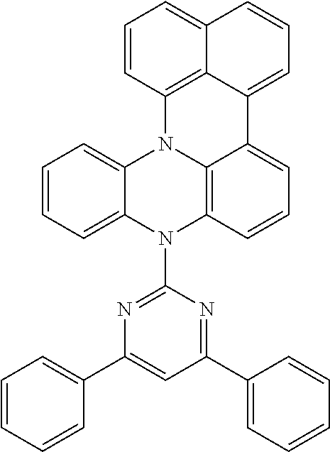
C1=C2C3=C(C=C1)N1C4=CC=CC=C4N(C4=NC(C5=CC=CC=C5)=CC(C5=CC=CC=C5)=N4)C4=C1C(=CC=C4)C3=CC=C2
